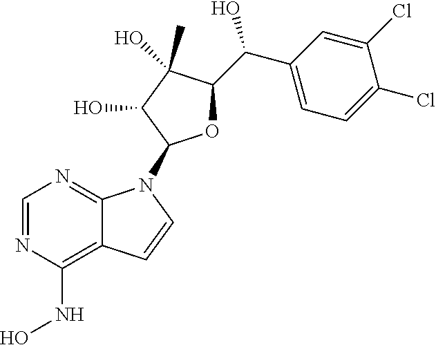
C1=NC(NO)=C2C(=N1)N(C1OC(C(C3=CC=C(Cl)C(Cl)=C3)O)C(C)(O)C1O)C=C2
